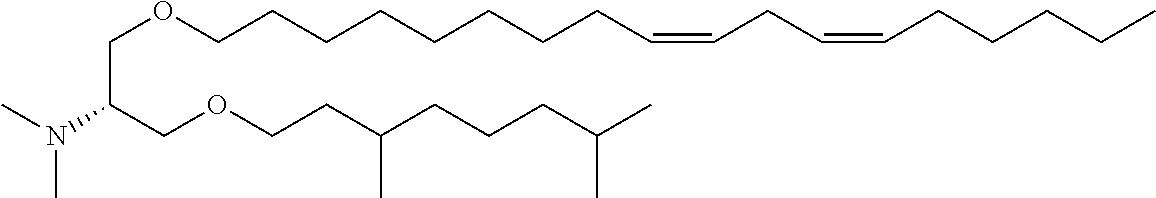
C(C(COCCC(CCCC(C)C)C)N(C)C)OCCCCCCCCC=CCC=CCCCCC
